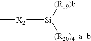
C[X2][Si]([(R19)b])[(R20)4ab]
